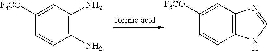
C1=C([F3CO])C=CC(N)=C1N.C1=CC2=C(C=C1[F3CO])N=CN2
